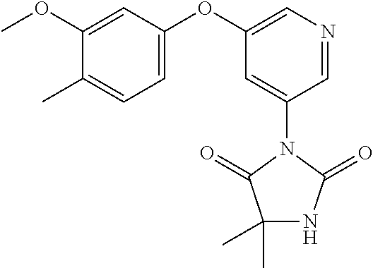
C1(C)(C)NC(=O)N(C2=CC(OC3=CC=C(C)C(OC)=C3)=CN=C2)C1=O
